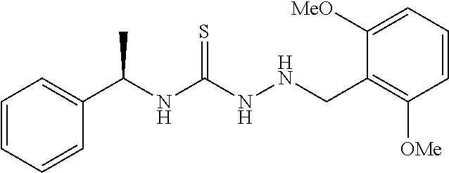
C1(C(NC(NNCC2=C([OMe])C=CC=C2[MeO])=S)C)=CC=CC=C1
